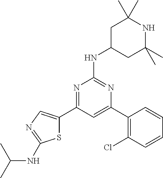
N1=C(C2=CN=C(NC(C)C)S2)C=C(C2=C(Cl)C=CC=C2)N=C1NC1CC(C)(C)NC(C)(C)C1
